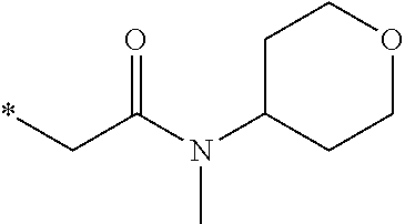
*CC(N(C1CCOCC1)C)=O
